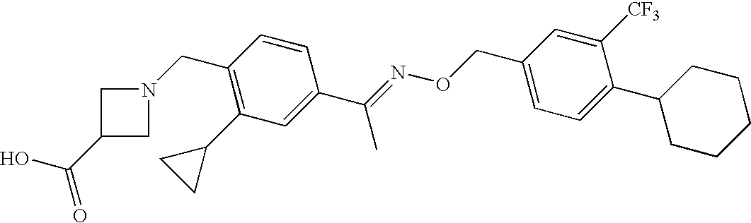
C1(CN2CC(C(O)=O)C2)=C(C2CC2)C=C(C(=NOCC2=CC=C(C3CCCCC3)C([CF3])=C2)C)C=C1
